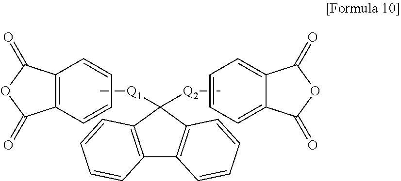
C12=C(C=CC=C1)C(=O)OC2=O.C12=CC=CC=C1C(=O)OC2=O.C[Q1]C1([Q2]C)C2=C(C3=C1C=CC=C3)C=CC=C2
